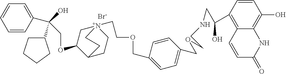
[Br-].C(OC1C[N+]2(CCOCC3=CC=C(COCCNCC(C4=C5C(=C(O)C=C4)NC(=O)C=C5)O)C=C3)CCC1CC2)C(O)(C1CCCC1)C1=CC=CC=C1
